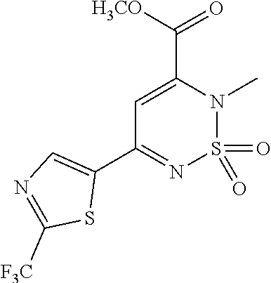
O=S1(=O)N(C)C(C(=O)[H3CO])=CC(C2=CN=C([F3C])S2)=N1
